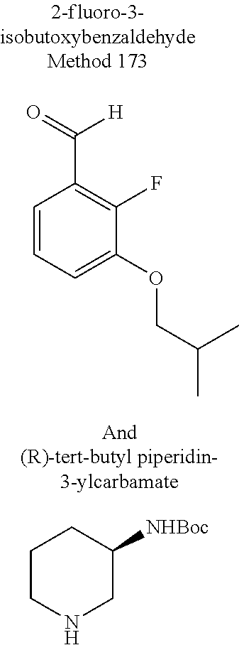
C1=CC=C(OCC(C)C)C(F)=C1C([H])=O.C1CNCC([NHBoc])C1
